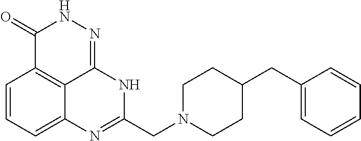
C1=CC=C2C3=C1C(=O)NN=C3NC(CN1CCC(CC3=CC=CC=C3)CC1)=N2
